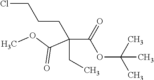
ClCCCC(C(OC(C)(C)C)=O)(CC)C(=O)OC
